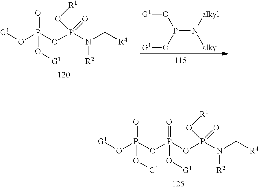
[G1]OP(O[G1])N([alkyl])[alkyl].O=P(O[G1])(O[G1])OP(=O)(N([R2])C[R4])O[R1].O=P(O[G1])(O[G1])OP(=O)(O[G1])OP(=O)(N([R2])C[R4])O[R1]
